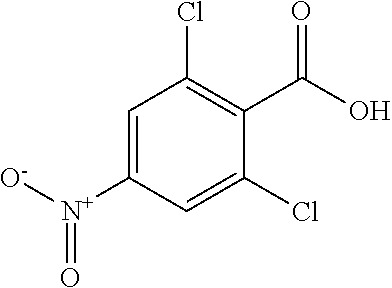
[N+](C1=CC(Cl)=C(C(=O)O)C(Cl)=C1)([O-])=O
